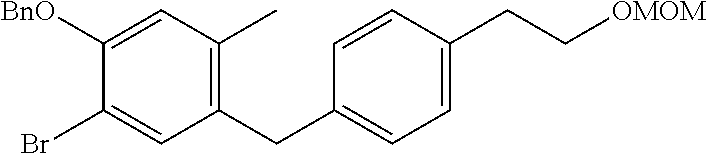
C1([BnO])=CC(C)=C(CC2=CC=C(CC[OMOM])C=C2)C=C1Br
